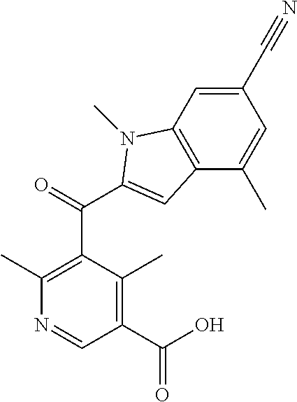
C1(C#N)=CC2=C(C(C)=C1)C=C(C(C1=C(C)N=CC(C(O)=O)=C1C)=O)N2C
